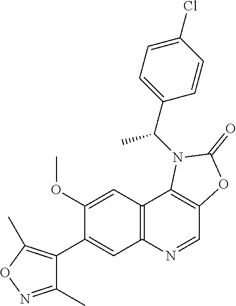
C1(C)=NOC(C)=C1C1=CC2=C(C=C1OC)C1=C(C=N2)OC(=O)N1C(C1=CC=C(Cl)C=C1)C
